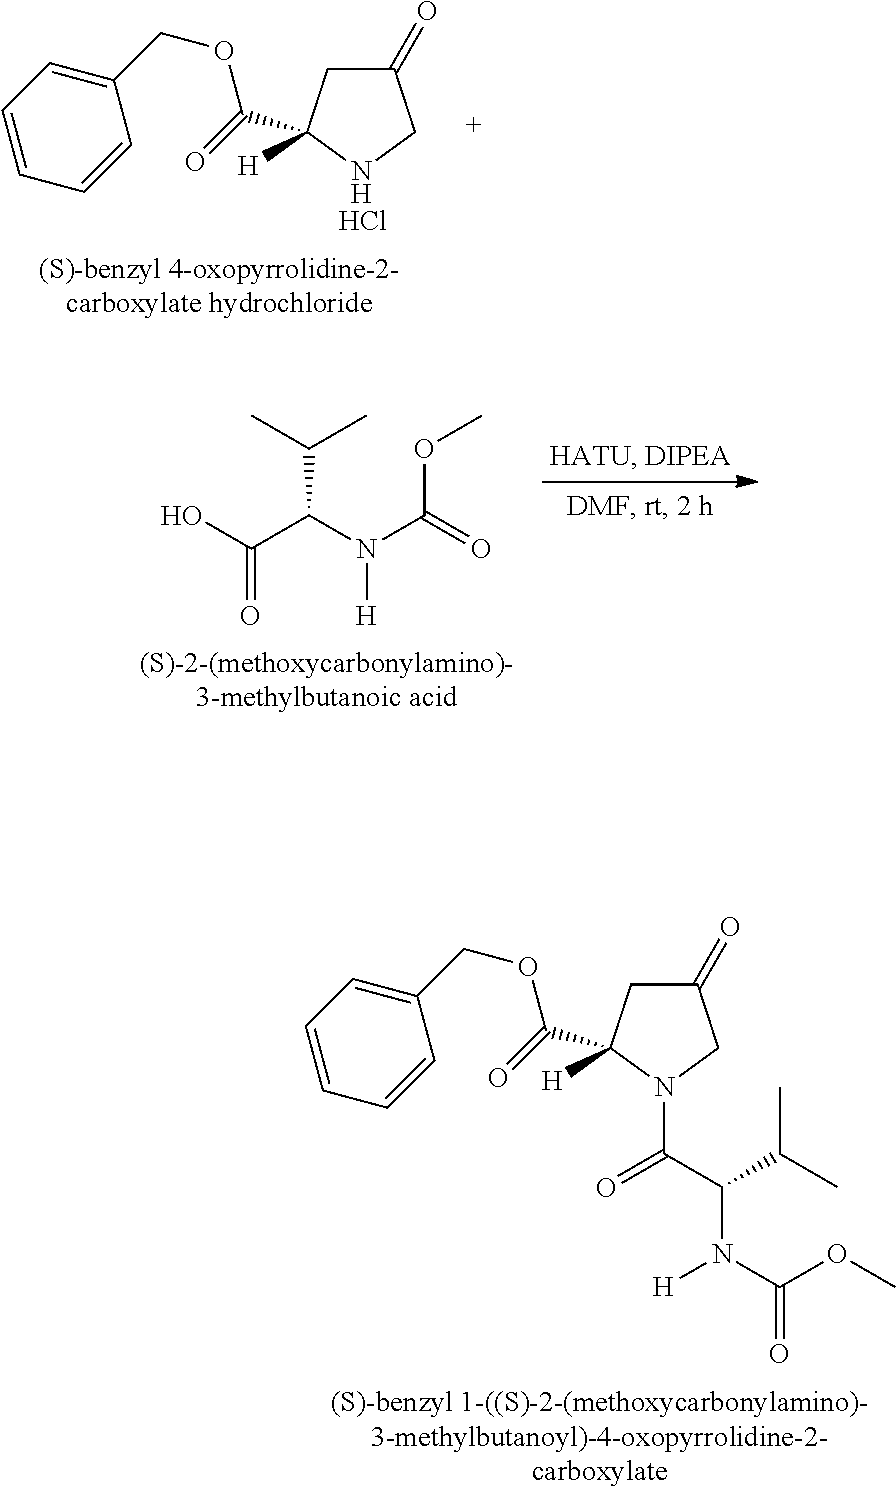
C1(=O)CC(C(=O)OCC2=CC=CC=C2)([H])N(C(C(C(C)C)N(C(OC)=O)[H])=O)C1.C1(=O)CC(C(=O)OCC2=CC=CC=C2)([H])NC1.Cl.C(C(C)C)(N(C(=O)OC)[H])C(O)=O
